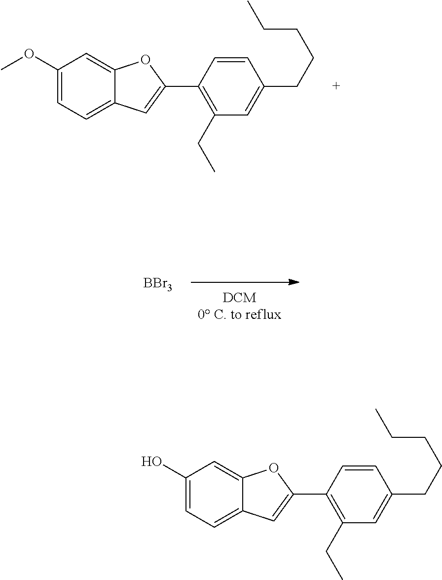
C1(OC)=CC=C2C(=C1)OC(C1=C(CC)C=C(CCCCC)C=C1)=C2.[BBr3].C1(O)=CC=C2C(=C1)OC(C1=C(CC)C=C(CCCCC)C=C1)=C2
